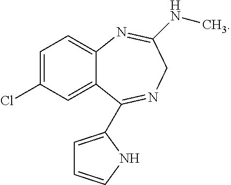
C1=C2C(=CC=C1Cl)N=C(NC)CN=C2C1=CC=CN1
